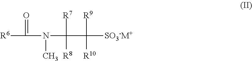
[R6]C(=O)N(C(C([SO3-M+])([R9])[R10])([R7])[R8])C
